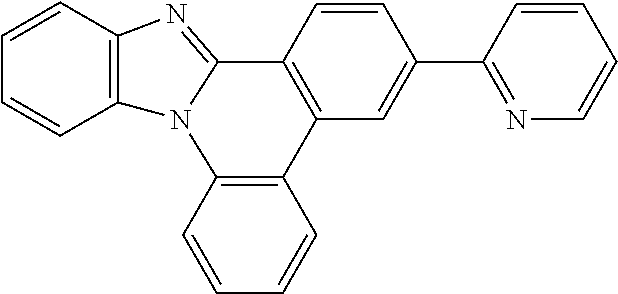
C1=CC2=C(C=C1)N1C(=NC3=C1C=CC=C3)C1=C2C=C(C2=NC=CC=C2)C=C1
